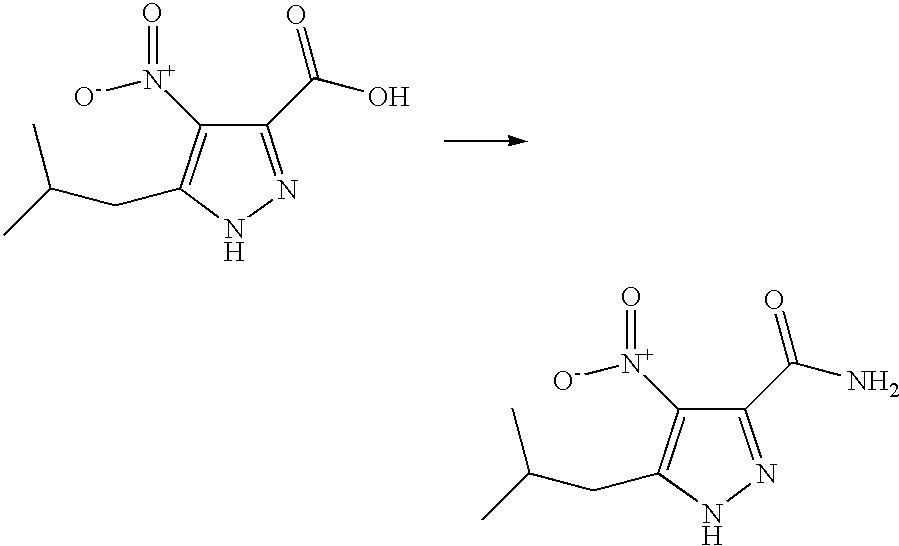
N1N=C(C(=O)O)C([N+]([O-])=O)=C1CC(C)C.N1N=C(C(=O)N)C([N+](=O)[O-])=C1CC(C)C
